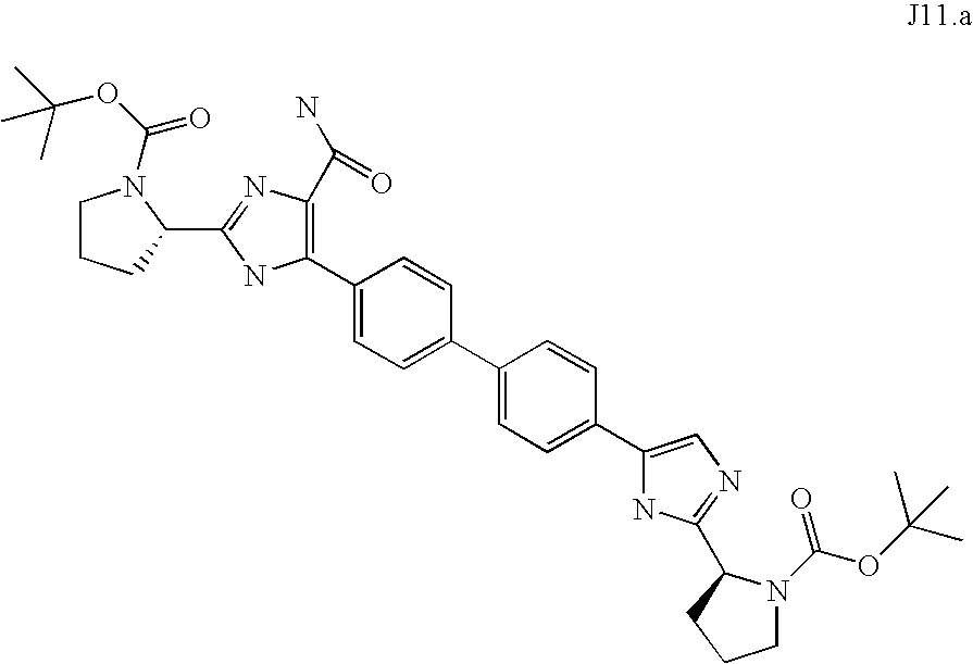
C1CCC(C2=NC(C(N)=O)=C(C3=CC=C(C4=CC=C(C5=CN=C(C6N(C(OC(C)(C)C)=O)CCC6)N5)C=C4)C=C3)N2)N1C(OC(C)(C)C)=O
